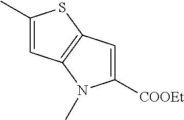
C1(C)=CC2=C(S1)C=C([COOEt])N2C
